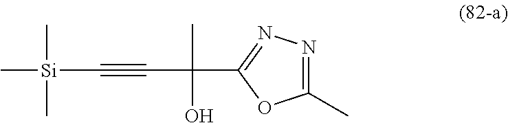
C1(C)=NN=C(C(C)(O)C#C[Si](C)(C)C)O1
